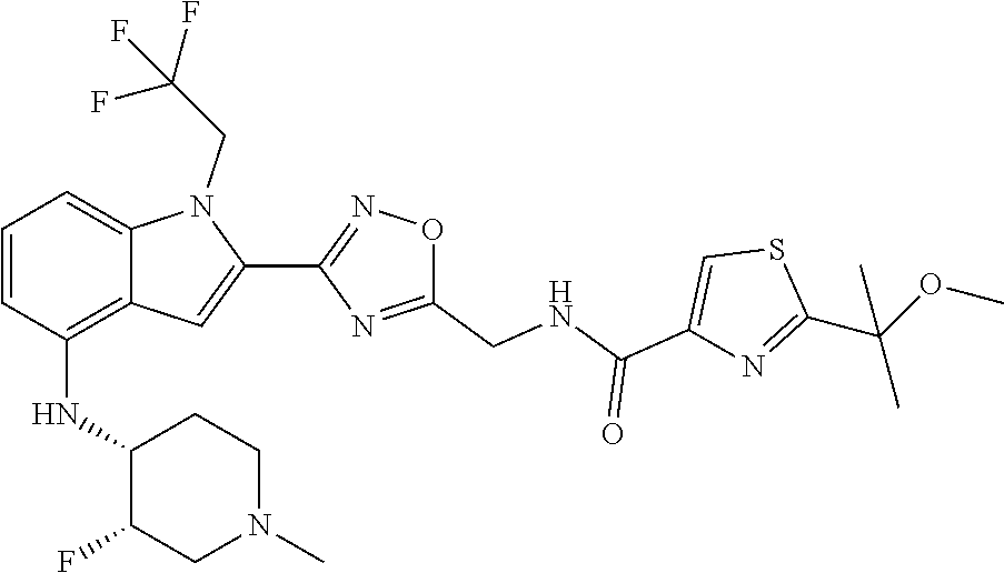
S1C(C(C)(OC)C)=NC(C(=O)NCC2=NC(C3=CC4=C(NC5C(F)CN(C)CC5)C=CC=C4N3CC(F)(F)F)=NO2)=C1
